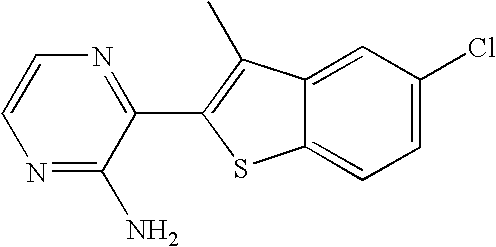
C1=CN=C(N)C(C2=C(C)C3=CC(Cl)=CC=C3S2)=N1
